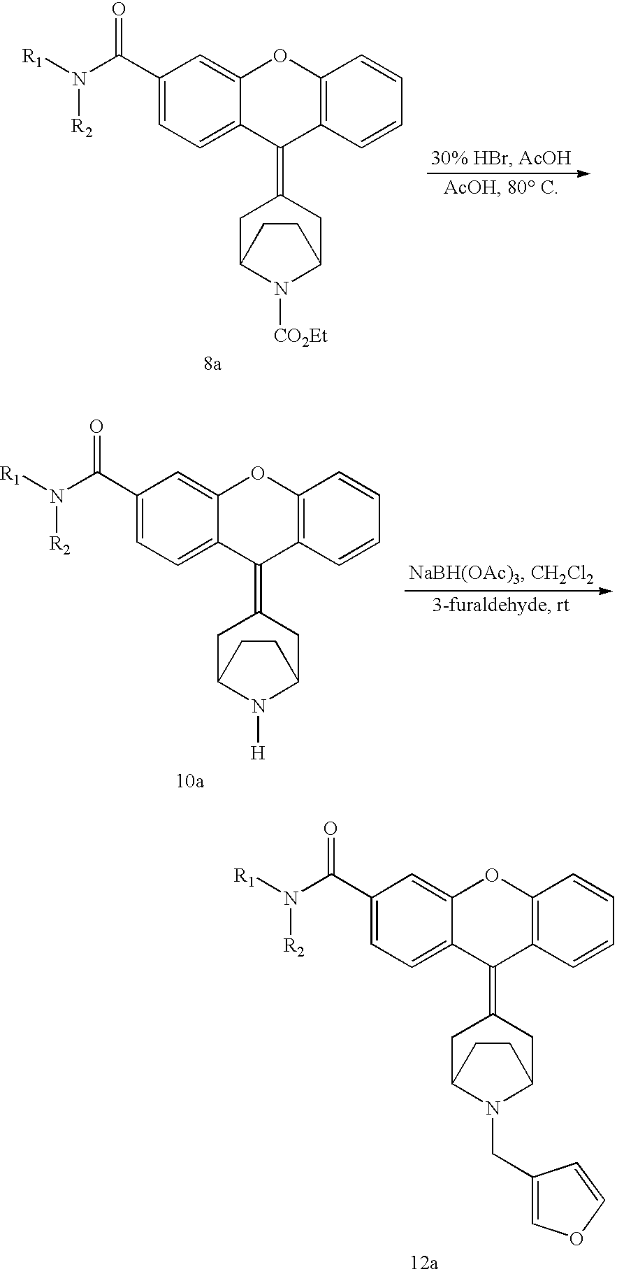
C1(C(N([R1])[R2])=O)=CC=C2C(=C1)OC1=C(C2=C2CC3N([CO2Et])C(C2)CC3)C=CC=C1.C1(C(N([R1])[R2])=O)=CC=C2C(=C1)OC1=C(C2=C2CC3N([H])C(C2)CC3)C=CC=C1.C1(C(N([R1])[R2])=O)=CC=C2C(=C1)OC1=C(C2=C2CC3N(CC4=COC=C4)C(C2)CC3)C=CC=C1
